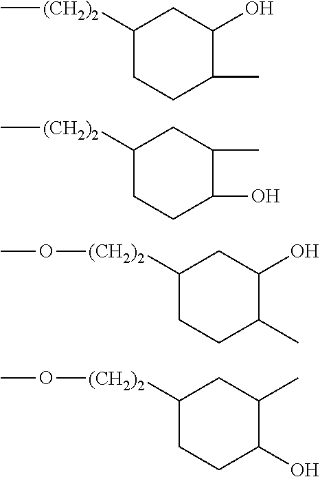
C1([(CH2)2]C)CCC(C)C(O)C1.C1([(CH2)2]C)CCC(O)C(C)C1.C1([(CH2)2]OC)CCC(C)C(O)C1.C1([(CH2)2]OC)CCC(O)C(C)C1
